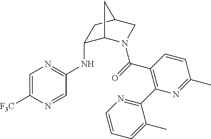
C1=C([F3C])N=CC(NC2C3N(C(=O)C4=C(C5=NC=CC=C5C)N=C(C)C=C4)CC(C2)C3)=N1
